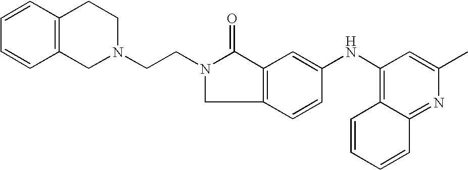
C(N1C(=O)C2=C(C=CC(NC3=C4C(=NC(C)=C3)C=CC=C4)=C2)C1)CN1CCC2=C(C1)C=CC=C2
